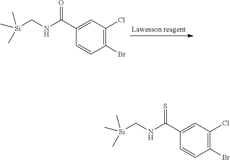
[Si](CNC(C1=CC(Cl)=C(Br)C=C1)=O)(C)(C)C.[Si](CNC(C1=CC(Cl)=C(Br)C=C1)=S)(C)(C)C
